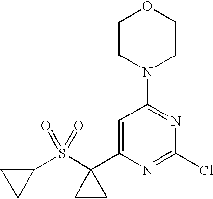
C1CN(C2=NC(Cl)=NC(C3(S(=O)(=O)C4CC4)CC3)=C2)CCO1
